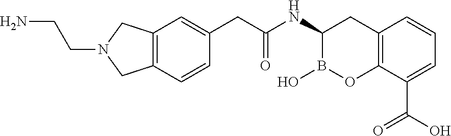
C12=C(C(C(O)=O)=CC=C1)OB(O)C(NC(CC1=CC3=C(C=C1)CN(CCN)C3)=O)C2
